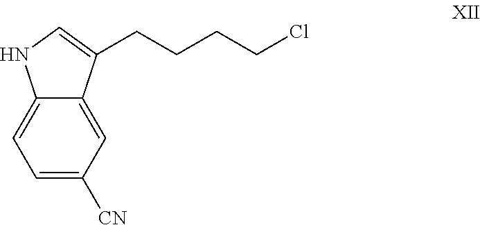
C12=CC=C([CN])C=C1C(CCCCCl)=CN2
